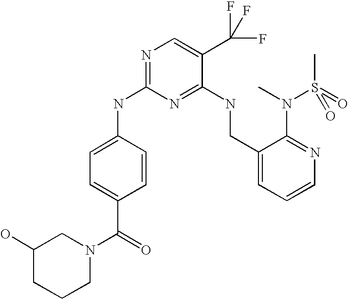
C1(CNC2=NC(NC3=CC=C(C(=O)N4CC(O)CCC4)C=C3)=NC=C2C(F)(F)F)=CC=CN=C1N(C)S(C)(=O)=O
